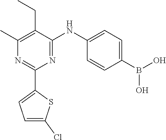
N1=C(NC2=CC=C(B(O)O)C=C2)C(CC)=C(C)N=C1C1=CC=C(Cl)S1
